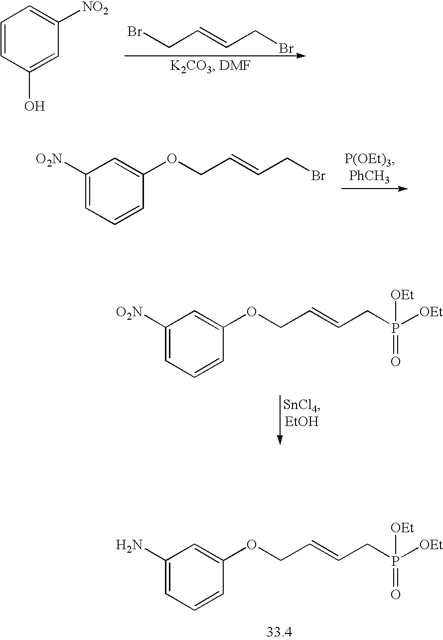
C1=CC(O)=CC([NO2])=C1.BrCC=CCBr.C1([O2N])=CC=CC(OCC=CCBr)=C1.C1([O2N])=CC=CC(OCC=CCP([OEt])(=O)[OEt])=C1.C1(N)=CC=CC(OCC=CCP([OEt])(=O)[OEt])=C1
